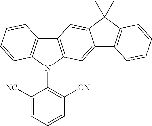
C12=C(N(C3=C([CN])C=CC=C3[NC])C3=C1C=CC=C3)C=C1C(=C2)C(C)(C)C2=C1C=CC=C2
